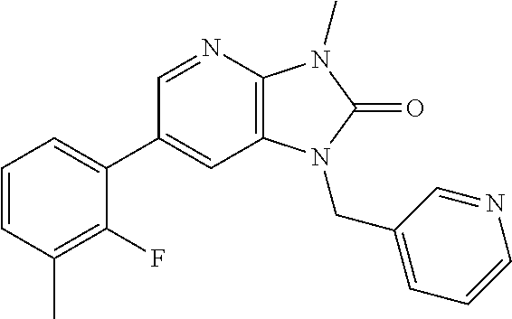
C1(C2=CC=CC(C)=C2F)=CC2=C(N=C1)N(C)C(=O)N2CC1=CC=CN=C1
